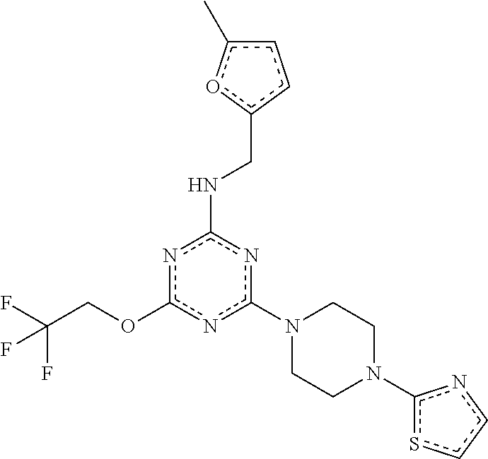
c1(N2CCN(c3sccn3)CC2)nc(NCc2ccc(C)o2)nc(OCC(F)(F)F)n1
